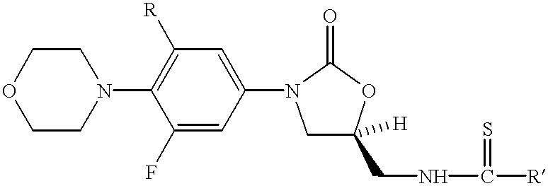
C1CN(C2=C([R])C=C(N3CC([H])(CNC(=S)[R])OC3=O)C=C2F)CCO1
